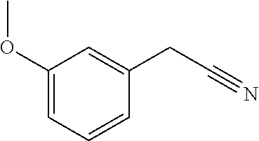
C1(OC)=CC=CC(CC#N)=C1
